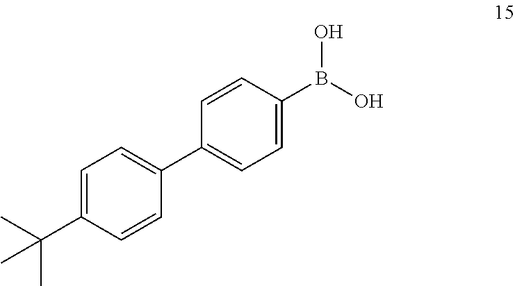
C1=C(C(C)(C)C)C=CC(C2=CC=C(B(O)O)C=C2)=C1
